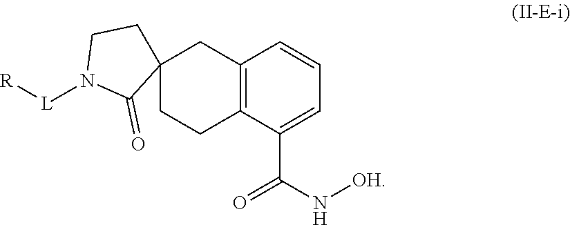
C12=C(C(C(N[OH])=O)=CC=C1)CCC1(C2)CCN([L][R])C1=O
